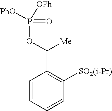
C1=CC=CC([SO2(i-Pr)])=C1C(OP(=O)([OPh])[PhO])[Me]
